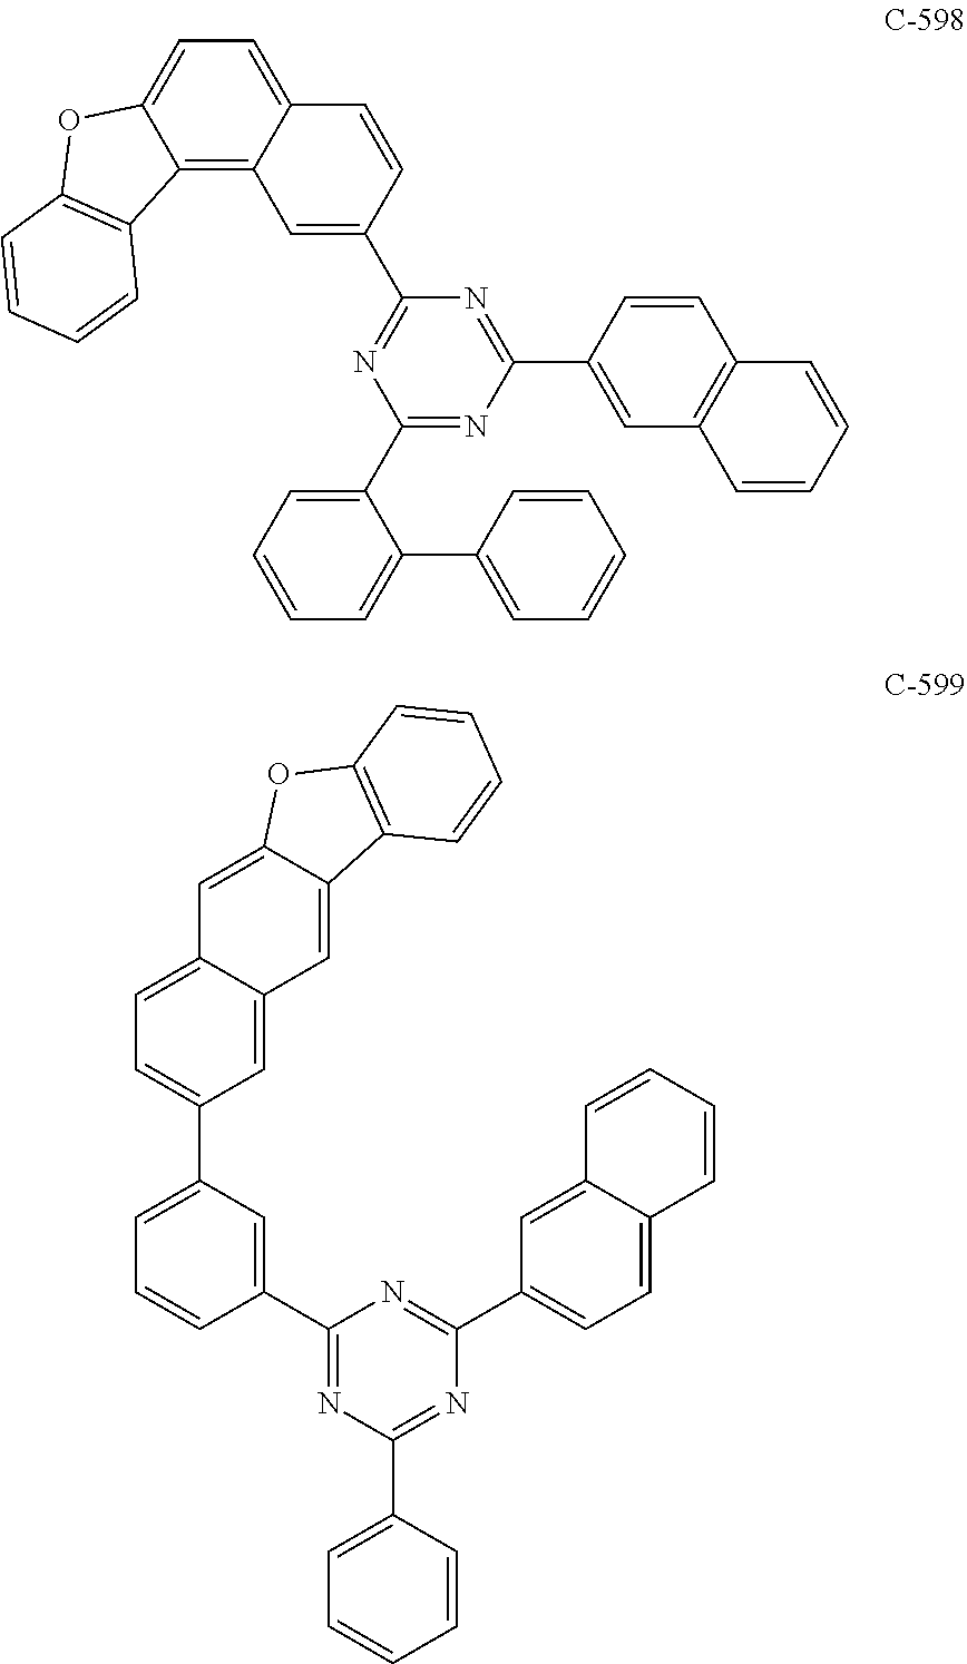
C1(C2=CC3=C4C(=CC=C3C=C2)OC2=C4C=CC=C2)=NC(C2=CC=CC=C2C2=CC=CC=C2)=NC(C2=CC3=C(C=C2)C=CC=C3)=N1.C1(C2=CC=CC=C2)=NC(C2=CC=C3C(=C2)C=CC=C3)=NC(C2=CC(C3=CC=C4C(=C3)C=C3C(=C4)OC4=C3C=CC=C4)=CC=C2)=N1
